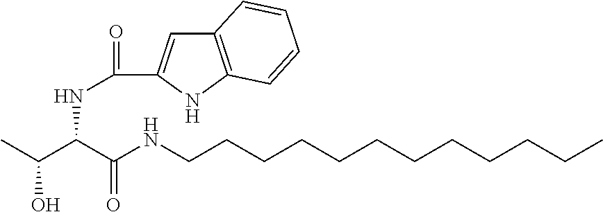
C12=C(NC(C(=O)NC(C(C)O)C(NCCCCCCCCCCCC)=O)=C1)C=CC=C2
